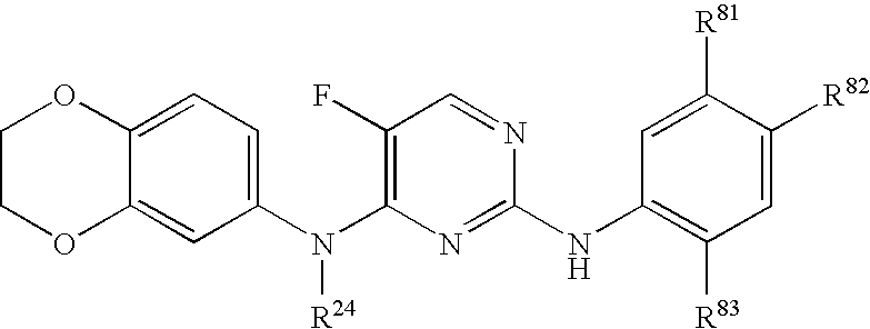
C1(N(C2=C(F)C=NC(NC3=C([R83])C=C([R82])C([R81])=C3)=N2)[R24])=CC=C2C(=C1)OCCO2
